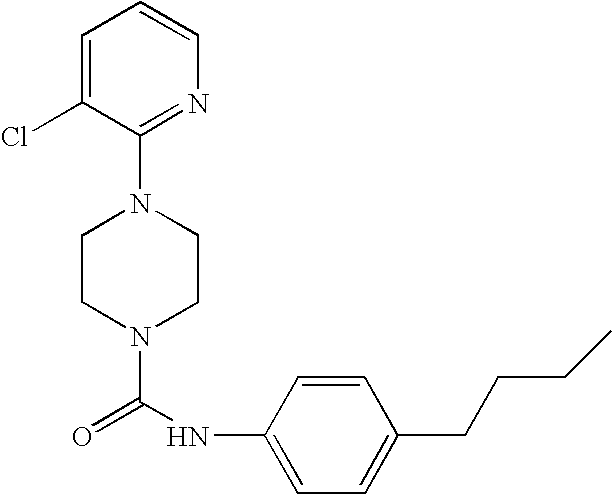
N1(C(NC2=CC=C(CCCC)C=C2)=O)CCN(C2=NC=CC=C2Cl)CC1
